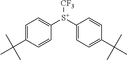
C1=C(C(C)(C)C)C=CC([S+](C2=CC=C(C(C)(C)C)C=C2)[CF3])=C1
